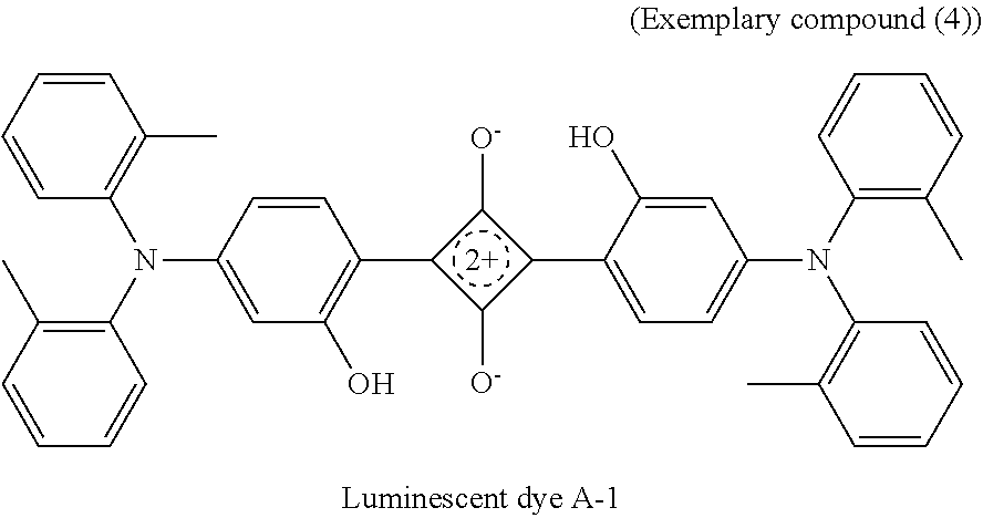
c1([O-])c(C2=C(O)C=C(N(C3=C(C)C=CC=C3)C3=C(C)C=CC=C3)C=C2)c([O-])c1C1=CC=C(N(C2=C(C)C=CC=C2)C2=C(C)C=CC=C2)C=C1O
